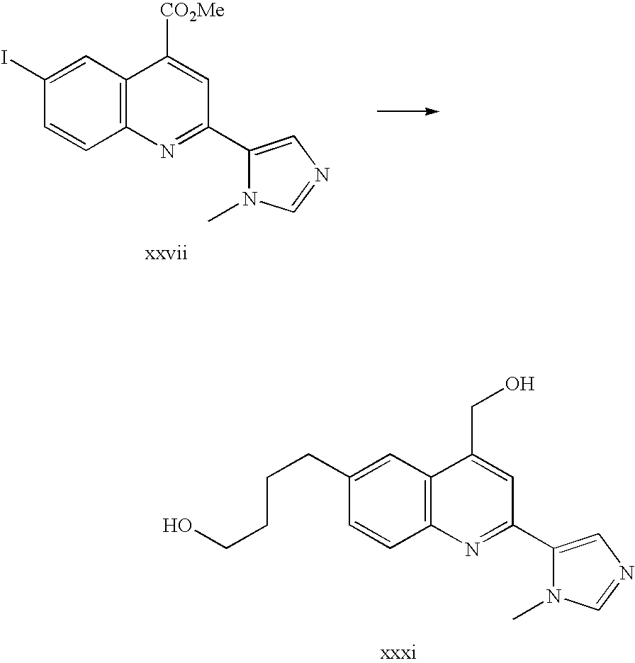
C1(I)=CC2=C(C=C1)N=C(C1=CN=CN1C)C=C2[CO2Me].C1(CCCCO)=CC2=C(C=C1)N=C(C1=CN=CN1C)C=C2CO
